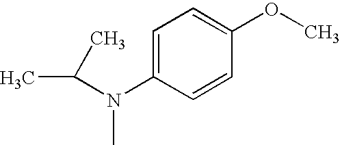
C1=C(N(C(C)C)C)C=CC(OC)=C1
